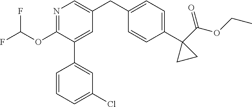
C1(OC(F)F)=NC=C(CC2=CC=C(C3(C(OCC)=O)CC3)C=C2)C=C1C1=CC(Cl)=CC=C1
